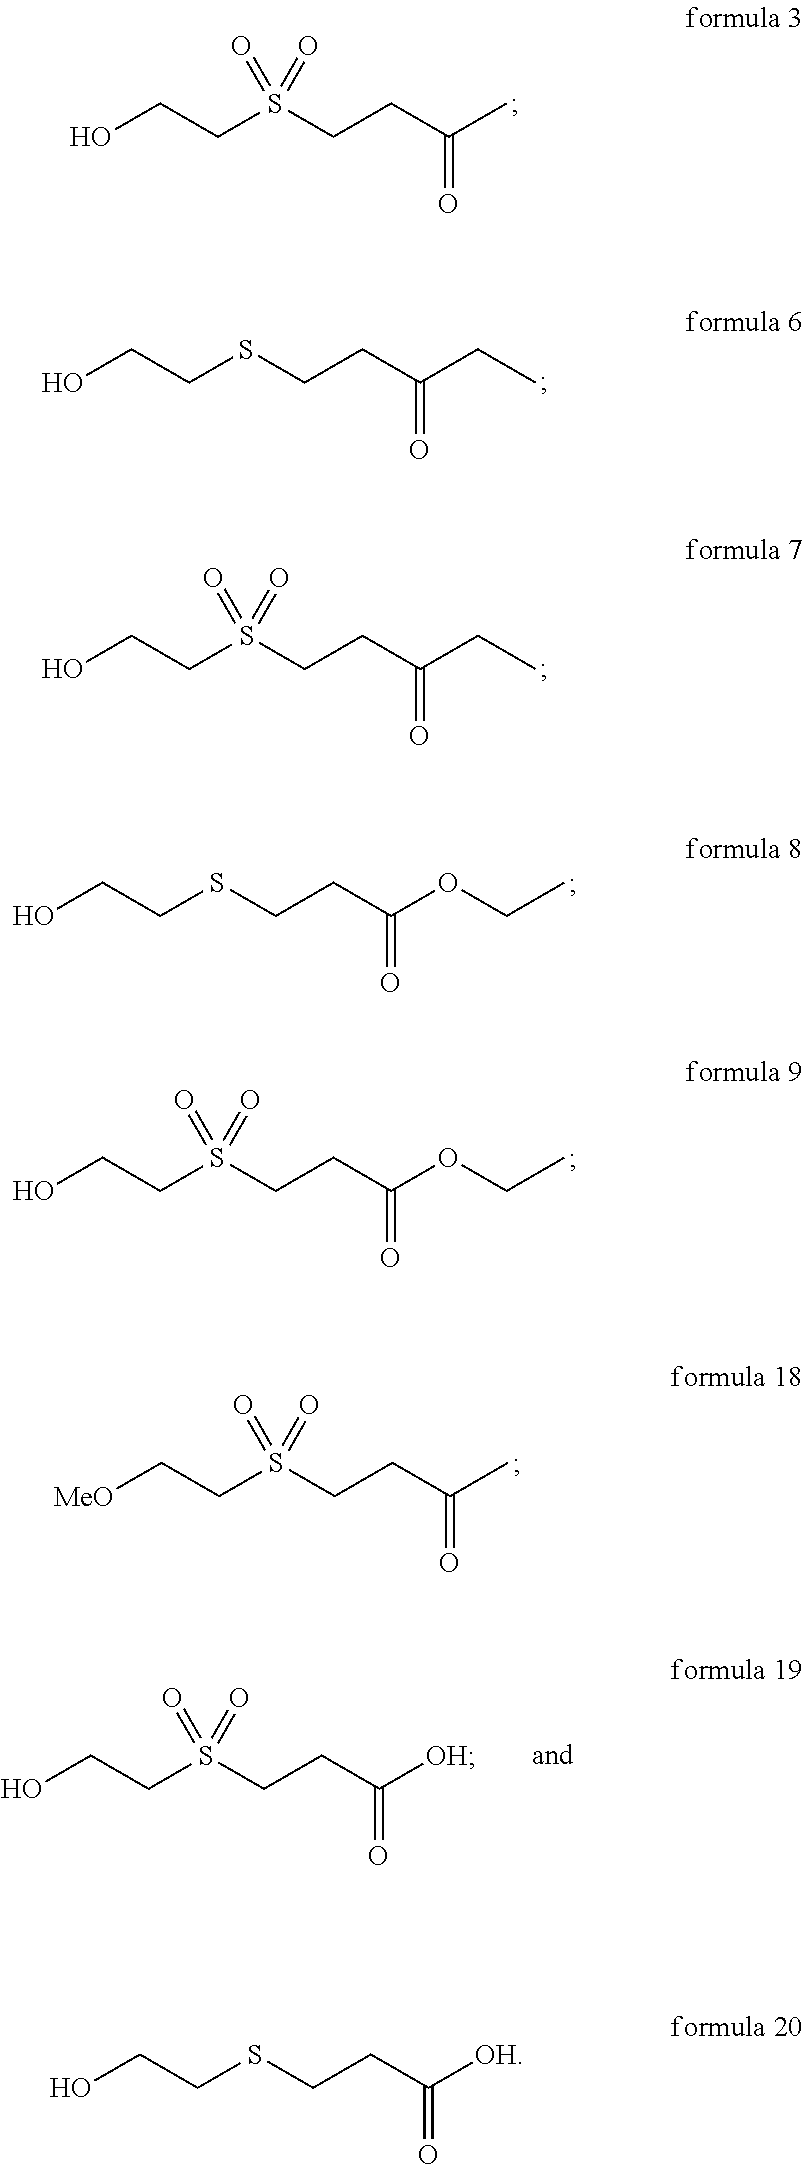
OCCS(CCC(C)=O)(=O)=O.OCCSCCC(CC)=O.OCCS(CCC(CC)=O)(=O)=O.OCCSCCC(OCC)=O.OCCS(CCC(OCC)=O)(=O)=O.OCCSCCC([OH])=O.[MeO]CCS(CCC(C)=O)(=O)=O.OCCS(CCC([OH])=O)(=O)=O
